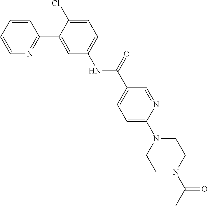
C1=CC=CN=C1C1=CC(NC(C2=CC=C(N3CCN(C(C)=O)CC3)N=C2)=O)=CC=C1Cl
